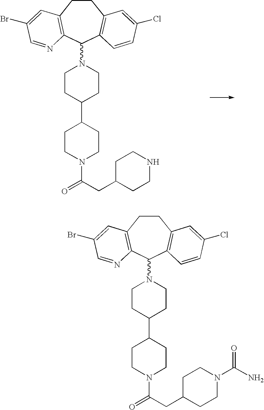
C1CC(C2CCN(C(=O)CC3CCNCC3)CC2)CCN1C1C2=C(CCC3=C1C=CC(Cl)=C3)C=C(Br)C=N2.C1CC(C2CCN(C(=O)CC3CCN(C(N)=O)CC3)CC2)CCN1C1C2=C(CCC3=C1C=CC(Cl)=C3)C=C(Br)C=N2
